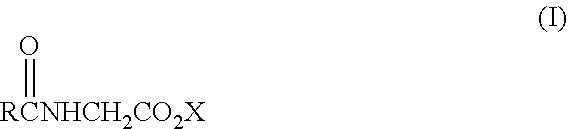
[RCNHCH2CO2X]=O
